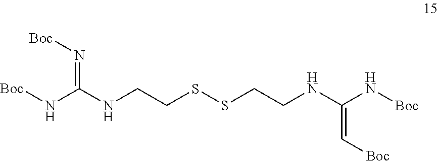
[Boc]NC(NCCSSCCNC(N[Boc])=C[Boc])=N[Boc]
